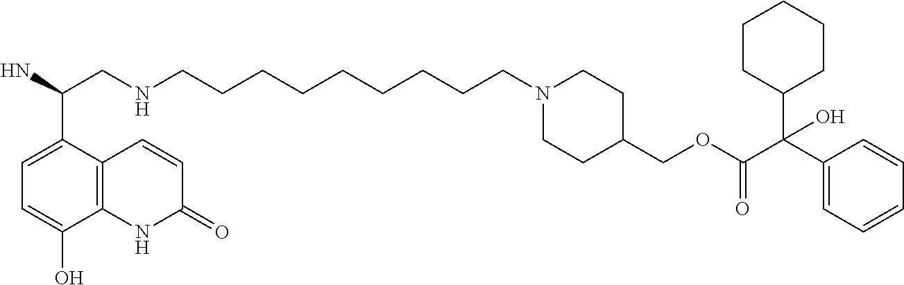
C1=C(C(N)CNCCCCCCCCCN2CCC(COC(C(C3=CC=CC=C3)(C3CCCCC3)O)=O)CC2)C2=C(C(O)=C1)NC(=O)C=C2
